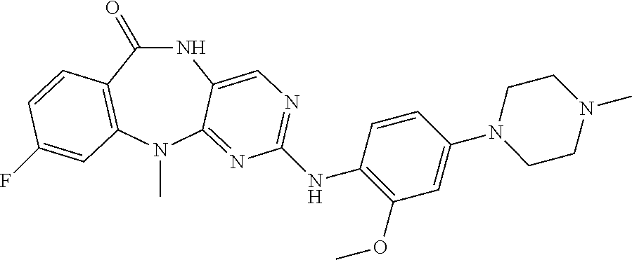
N1C(=O)C2=C(N(C)C3=NC(NC4=C(OC)C=C(N5CCN(C)CC5)C=C4)=NC=C13)C=C(F)C=C2
